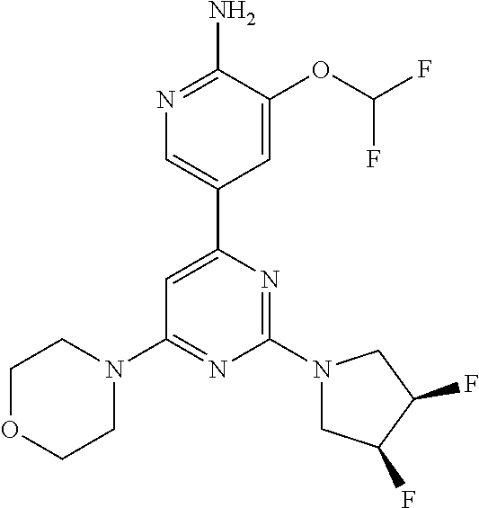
N1=C(N)C(OC(F)F)=CC(C2=CC(N3CCOCC3)=NC(N3CC(F)C(F)C3)=N2)=C1
